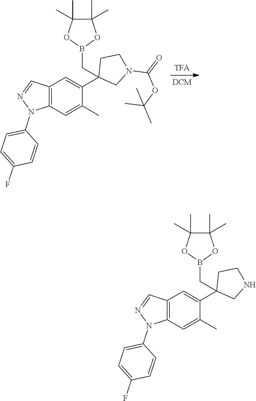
C12=C(C=C(C)C(C3(CB4OC(C)(C)C(C)(C)O4)CN(C(=O)OC(C)(C)C)CC3)=C1)N(C1=CC=C(F)C=C1)N=C2.C12=C(C=C(C)C(C3(CB4OC(C)(C)C(C)(C)O4)CNCC3)=C1)N(C1=CC=C(F)C=C1)N=C2
